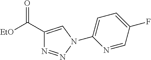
C1(C([EtO])=O)=CN(C2=CC=C(F)C=N2)N=N1
